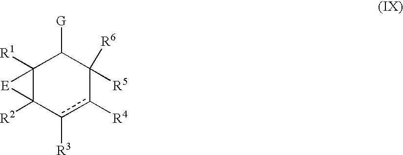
C12([R1])C([R2])(c([R3])c([R4])C([R6])([R5])C1[G])[E]2
